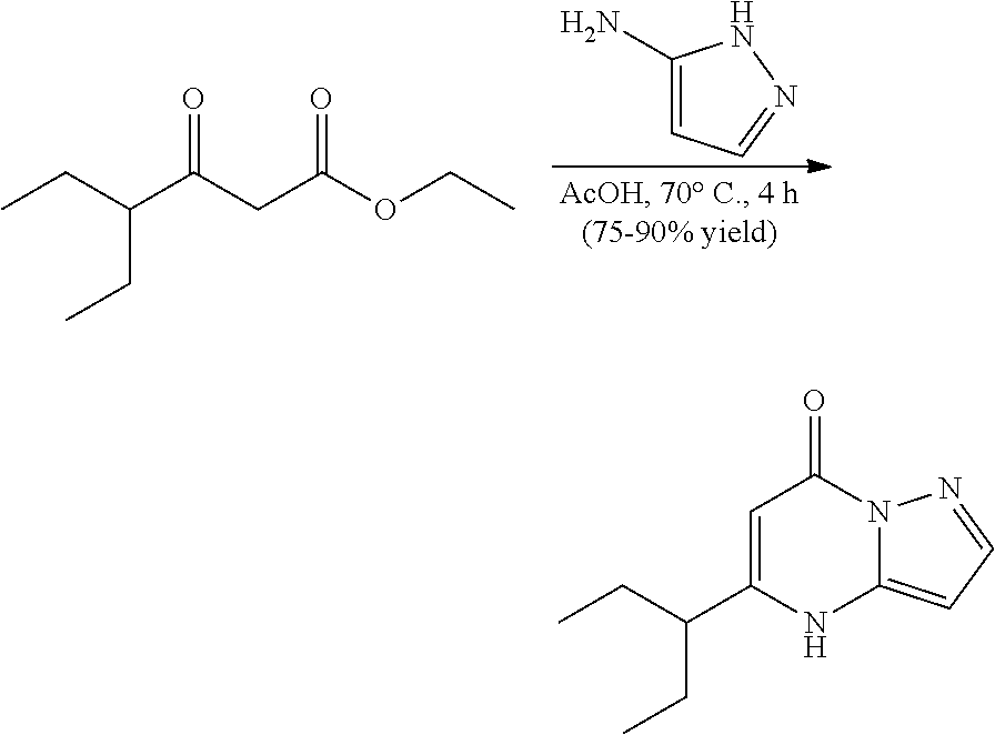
C(C(CC(OCC)=O)=O)(CC)CC.C1(N)=CC=NN1.C1=C(C(CC)CC)NC2=CC=NN2C1=O
